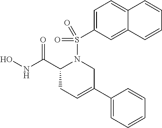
C1=CC2=CC(S(N3C(C(NO)=O)CC=C(C4=CC=CC=C4)C3)(=O)=O)=CC=C2C=C1
